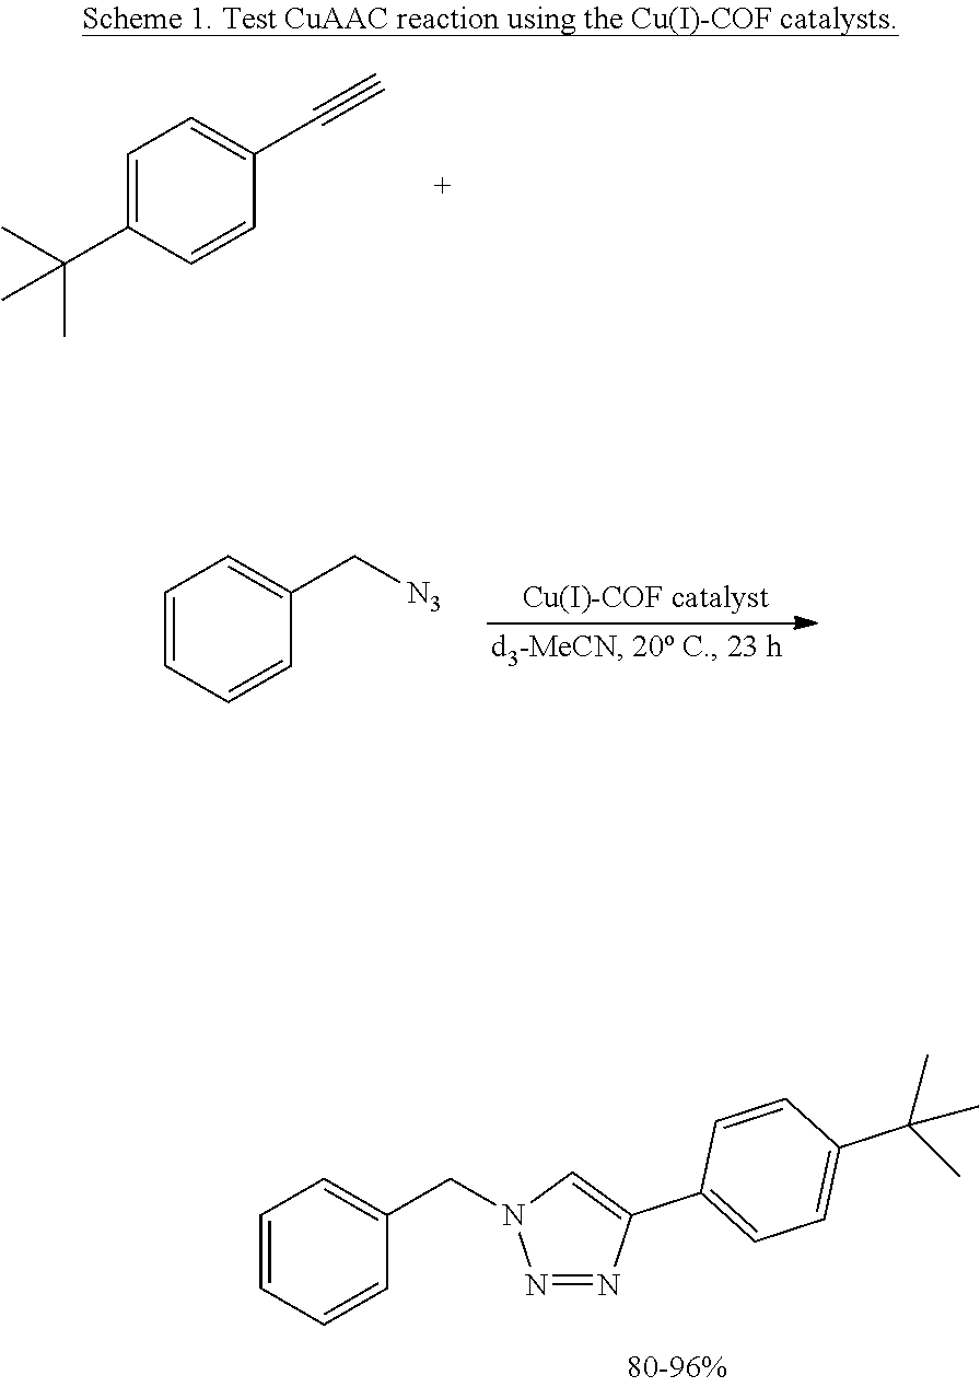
C1=CC=CC(C[N3])=C1.C1=CC=CC(CN2N=NC(C3=CC=C(C(C)(C)C)C=C3)=C2)=C1.C1=C(C(C)(C)C)C=CC(C#C)=C1
